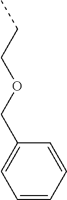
C(C)COCC1=CC=CC=C1
